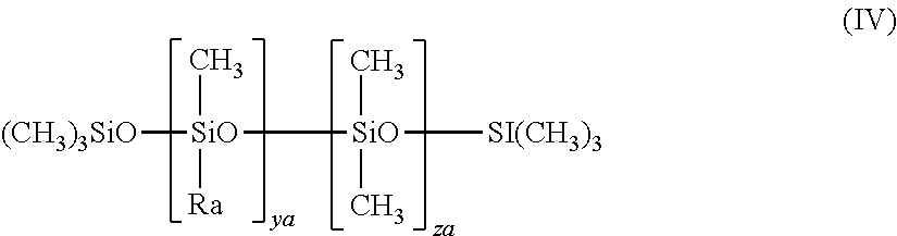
[(CH3)3SiO][SiO](C)([Ra])[SiO]([SI(CH3)3])(C)C
